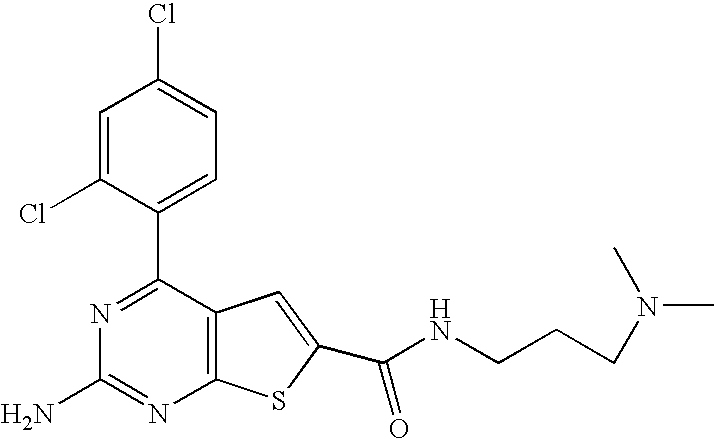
N1=C(C2=CC=C(Cl)C=C2Cl)C2=C(N=C1N)SC(C(NCCCN(C)C)=O)=C2
